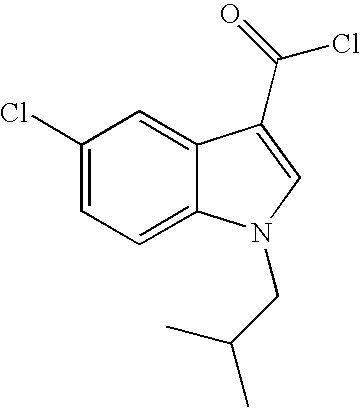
C1(Cl)=CC=C2C(=C1)C(C(=O)Cl)=CN2CC(C)C
